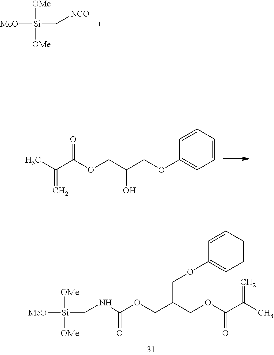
[MeO][Si]([OMe])(C[NCO])[OMe].[MeO][Si]([OMe])(CNC(OCC(COC(C(C)=C)=O)COC1=CC=CC=C1)=O)[OMe].CC(C(OCC(COC1=CC=CC=C1)O)=O)=C
